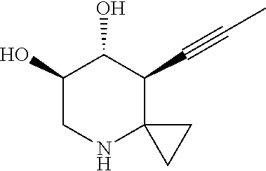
C1(O)CNC2(C(C#CC)C1O)CC2
